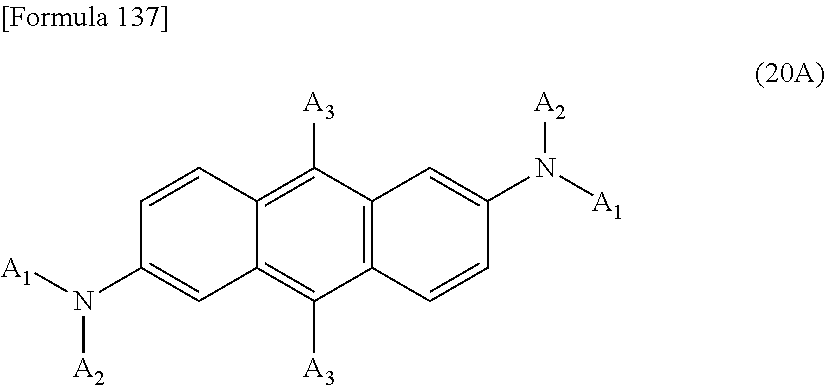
C12=C([A3])C3=C(C([A3])=C1C=CC(N([A2])[A1])=C2)C=C(N([A2])[A1])C=C3
